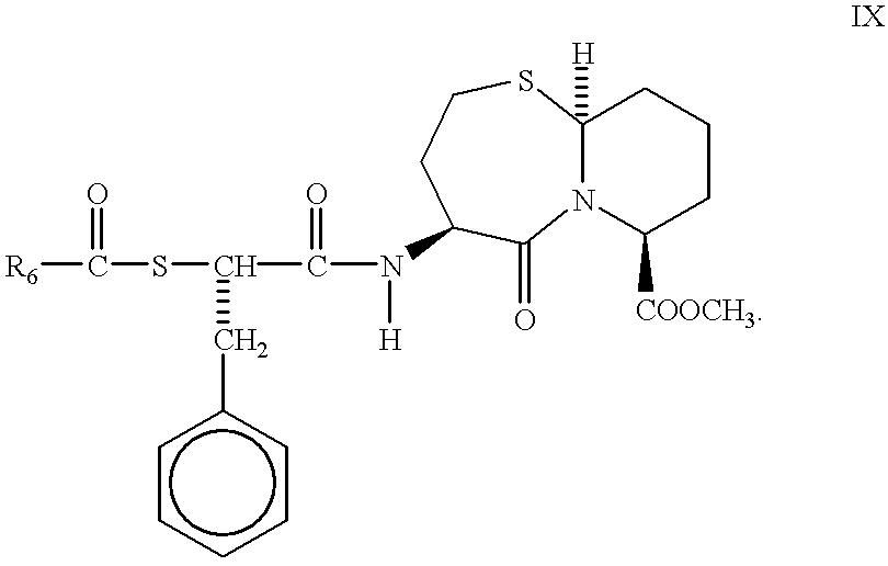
N12C([H])(SCCC(N([H])C(=O)C(Cc3ccccc3)SC(=O)[R6])C1=O)CCCC2[COOCH3]
